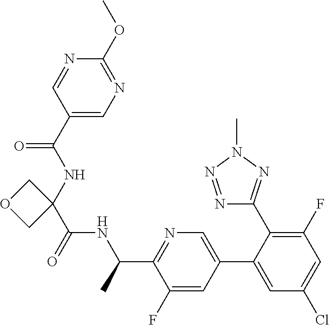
N(C(C1=NC=C(C2=CC(Cl)=CC(F)=C2C2=NN(C)N=N2)C=C1F)C)C(C1(NC(=O)C2=CN=C(OC)N=C2)COC1)=O
